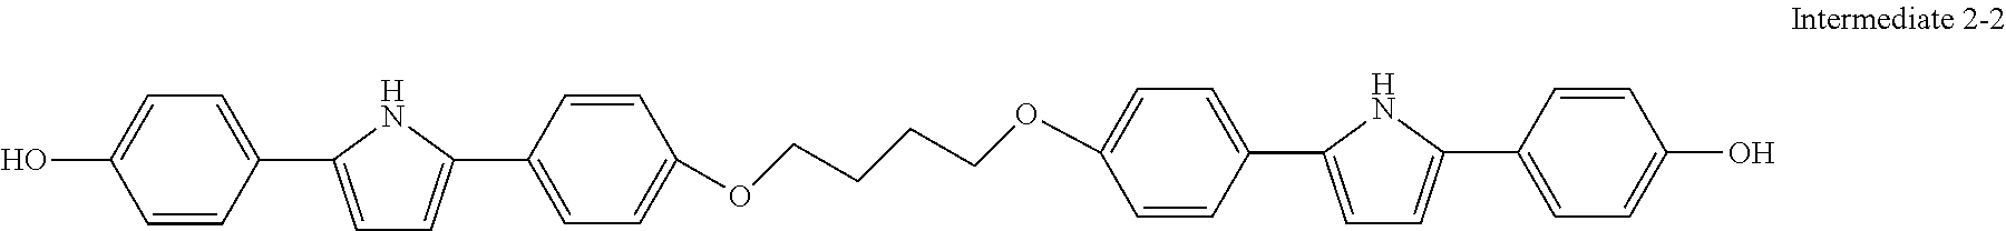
OC1=CC=C(C2=CC=C(C3=CC=C(OCCCCOC4=CC=C(C5=CC=C(C6=CC=C(O)C=C6)N5)C=C4)C=C3)N2)C=C1
